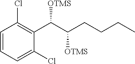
C1=CC=C(Cl)C(C(C(CCCC)[OTMS])[OTMS])=C1Cl
